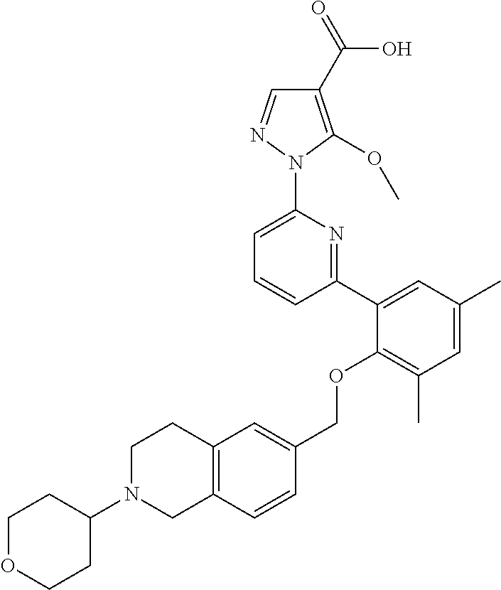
C1(C2=CC(C)=CC(C)=C2OCC2=CC3=C(C=C2)CN(C2CCOCC2)CC3)=NC(N2N=CC(C(=O)O)=C2OC)=CC=C1
